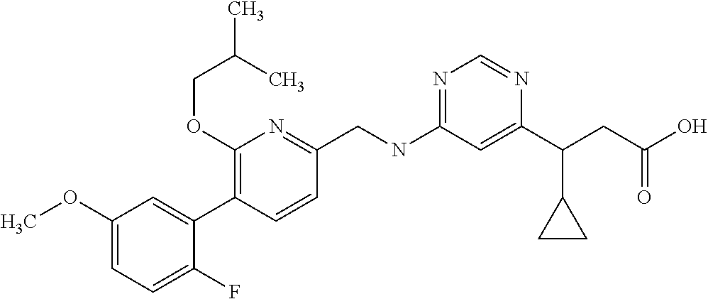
C1(OC)=CC=C(F)C(C2=C(OCC(C)C)N=C(CNC3=NC=NC(C(CC(O)=O)C4CC4)=C3)C=C2)=C1
